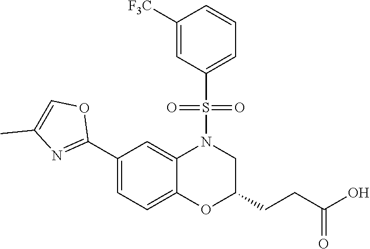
C1(C2=CC=C3C(=C2)N(S(C2=CC=CC([F3C])=C2)(=O)=O)CC(CCC(O)=O)O3)=NC(C)=CO1
